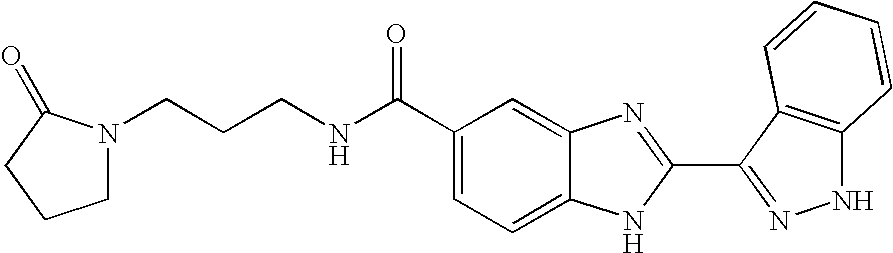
C1(C(NCCCN2CCCC2=O)=O)=CC=C2C(=C1)N=C(C1=NNC3=C1C=CC=C3)N2
